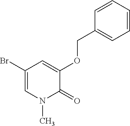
C1(Br)=CN(C)C(=O)C(OCC2=CC=CC=C2)=C1
